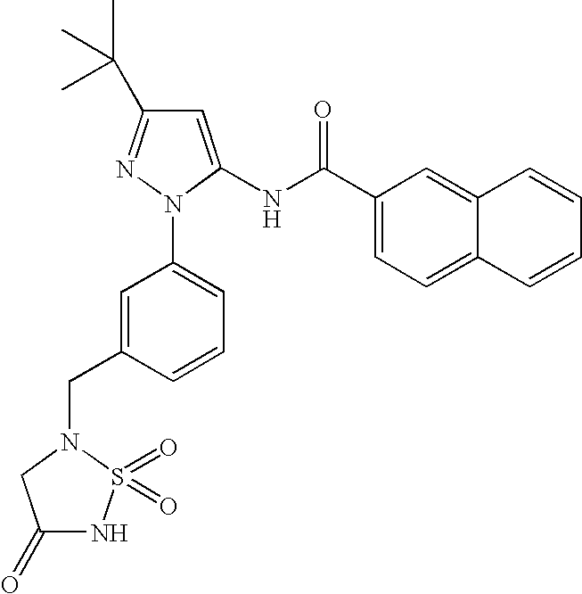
C1=C(NC(C2=CC=C3C(=C2)C=CC=C3)=O)N(C2=CC=CC(CN3CC(=O)NS3(=O)=O)=C2)N=C1C(C)(C)C
